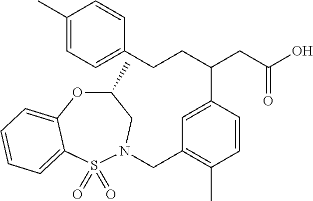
C1(CCC(CC(O)=O)C2=CC(CN3S(=O)(=O)C4=CC=CC=C4OC(C)C3)=C(C)C=C2)=CC=C(C)C=C1
